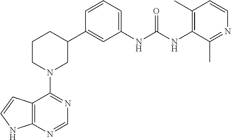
C12=C(N=CN=C1N1CC(C3=CC(NC(NC4=C(C)C=CN=C4C)=O)=CC=C3)CCC1)NC=C2
